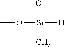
[Si]([H])(OC)(C)OC
